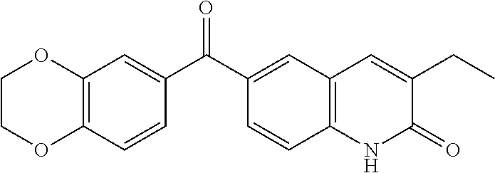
C1COC2=C(O1)C=C(C(C1=CC3=C(C=C1)NC(=O)C(CC)=C3)=O)C=C2
